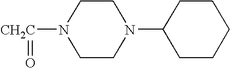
N1([CH2C]=O)CCN(C2CCCCC2)CC1
